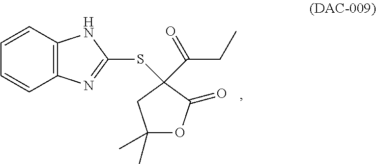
C1(C)(C)OC(=O)C(SC2=NC3=C(C=CC=C3)N2)(C(CC)=O)C1
